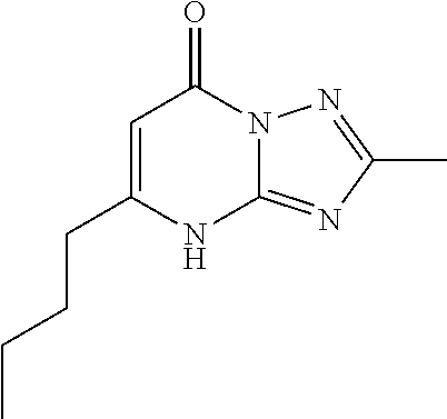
C1(CCCC)=CC(=O)N2C(=NC(C)=N2)N1
